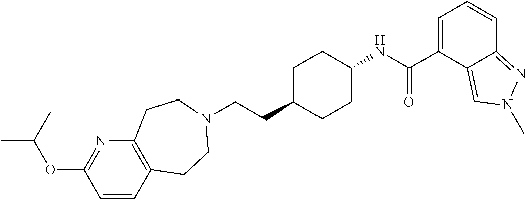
C(CC1CCC(NC(C2=CC=CC3=NN(C)C=C23)=O)CC1)N1CCC2=C(N=C(OC(C)C)C=C2)CC1
